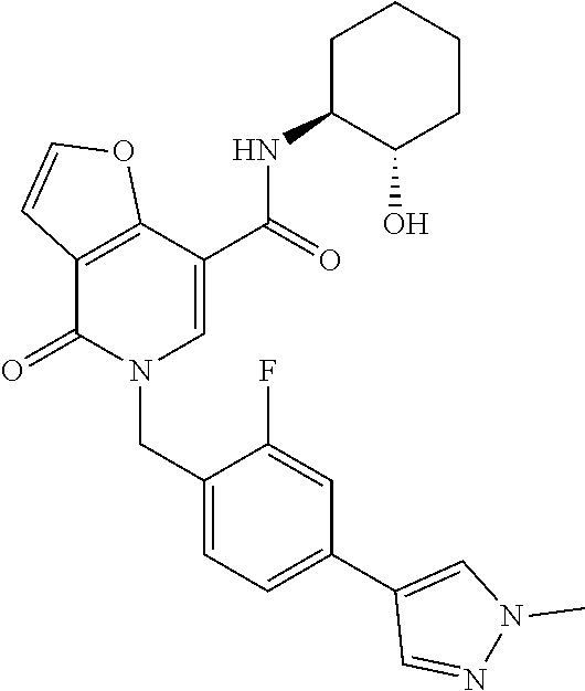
C12=C(C(=O)N(CC3=CC=C(C4=CN(C)N=C4)C=C3F)C=C1C(NC1C(O)CCCC1)=O)C=CO2
